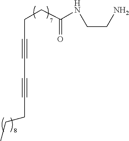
C(C#CC#CCCC)CC(NCCN)=O
